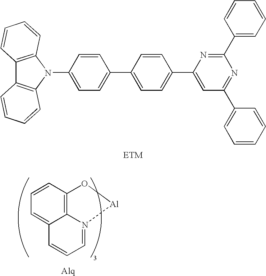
C1=C(N2C3=C(C4=C2C=CC=C4)C=CC=C3)C=CC(C2=CC=C(C3=CC(C4=CC=CC=C4)=NC(C4=CC=CC=C4)=N3)C=C2)=C1.C1=CC2=C3C(=C1)C=CC=N3[Al]O2
